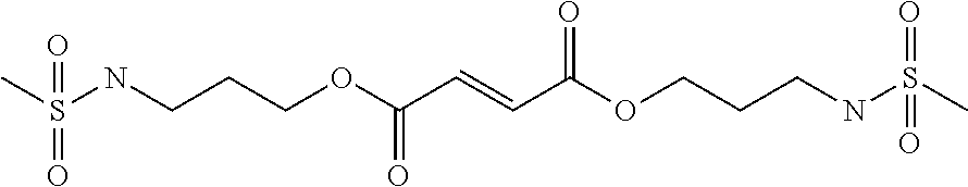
CS(NCCCOC(C=CC(OCCCNS(C)(=O)=O)=O)=O)(=O)=O
